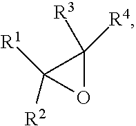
O1C([R4])([R3])C1([R1])[R2]
